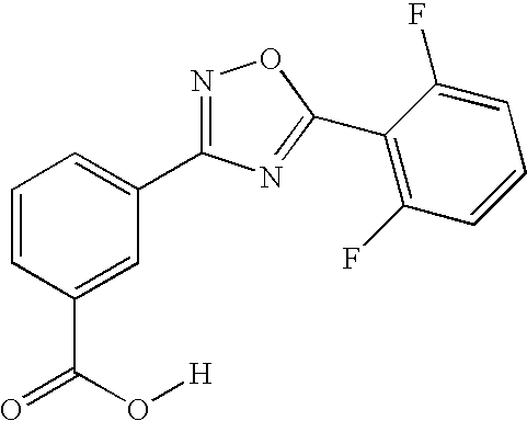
C1=CC(C(=O)O[H])=CC(C2=NOC(C3=C(F)C=CC=C3F)=N2)=C1
